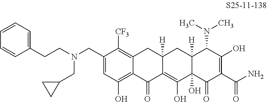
C1(CN(CCC2=CC=CC=C2)CC2CC2)=CC(O)=C2C(=C1[CF3])CC1([H])C(=C(O)C3(O)C([H])(C1)C(N(C)C)C(O)=C(C(N)=O)C3=O)C2=O
